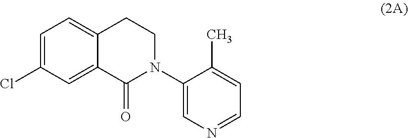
C12=CC=C(Cl)C=C1C(=O)N(C1=CN=CC=C1C)CC2
